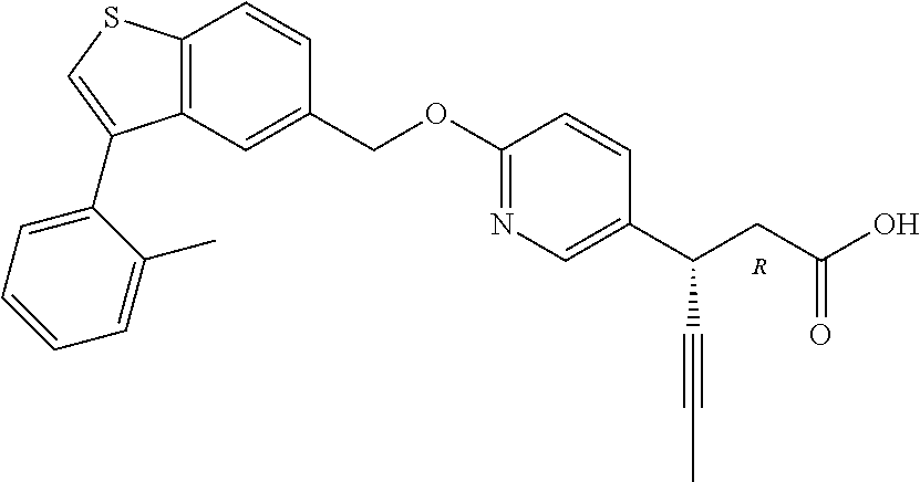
C12=C(SC=C1C1=CC=CC=C1C)C=CC(COC1=NC=C(C(CC(O)=O)C#CC)C=C1)=C2.[R]
